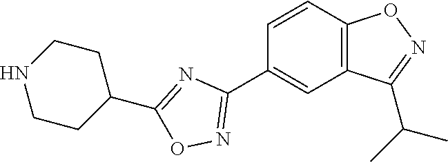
C12=C(C=CC(C3=NOC(C4CCNCC4)=N3)=C1)ON=C2C(C)C
